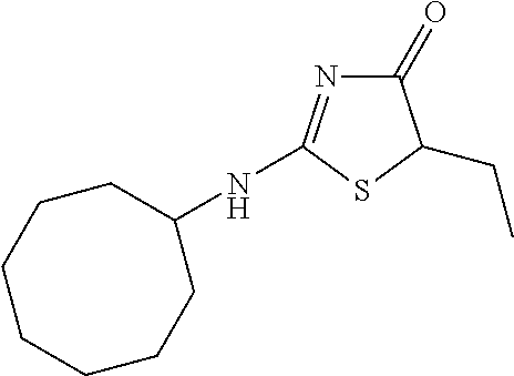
C1(=O)N=C(NC2CCCCCCC2)SC1CC
